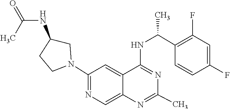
N1=C(NC(C2=C(F)C=C(F)C=C2)C)C2=CC(N3CC(NC(=O)C)CC3)=NC=C2N=C1C
